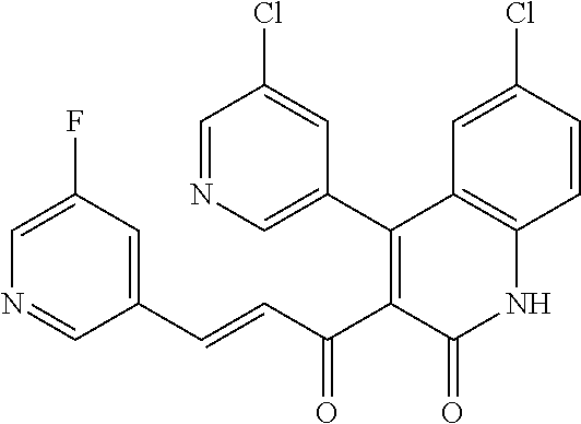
C1=NC=C(C2=C(C(C=CC3=CC(F)=CN=C3)=O)C(=O)NC3=C2C=C(Cl)C=C3)C=C1Cl
